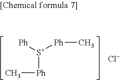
[S+]([Ph]C)([Ph])[Ph]C.[Cl-]
